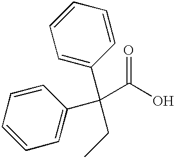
C1=C(C(C2=CC=CC=C2)(C(O)=O)CC)C=CC=C1
